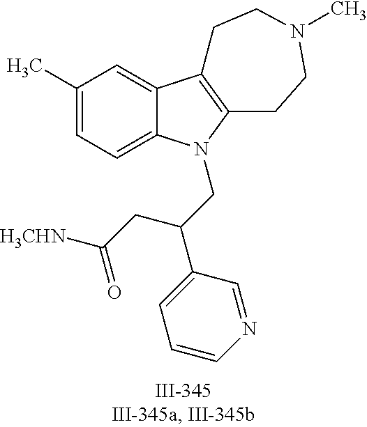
C12=CC(C)=CC=C1N(CC(C1=CC=CN=C1)CC([NHCH3])=O)C1=C2CCN(C)CC1
